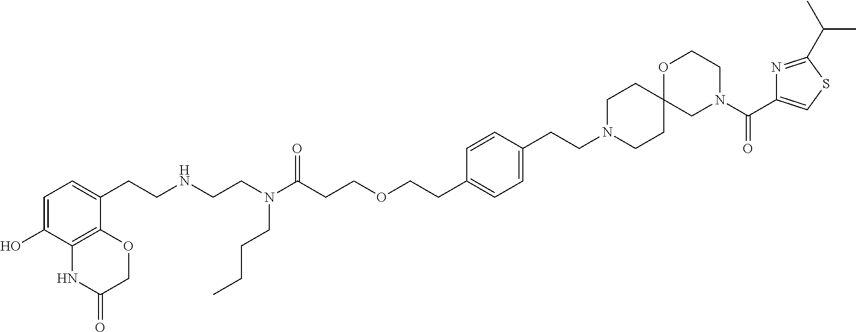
C1=C(O)C2=C(C(CCNCCN(C(CCOCCC3=CC=C(CCN4CCC5(CC4)CN(C(=O)C4=CSC(C(C)C)=N4)CCO5)C=C3)=O)CCCC)=C1)OCC(=O)N2
